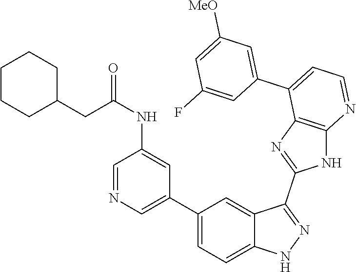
C1(C2=CC=C3C(=C2)C(C2=NC4=C(N2)N=CC=C4C2=CC([MeO])=CC(F)=C2)=NN3)=CN=CC(NC(CC2CCCCC2)=O)=C1
